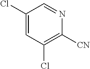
[CN]C1=C(Cl)C=C(Cl)C=N1
